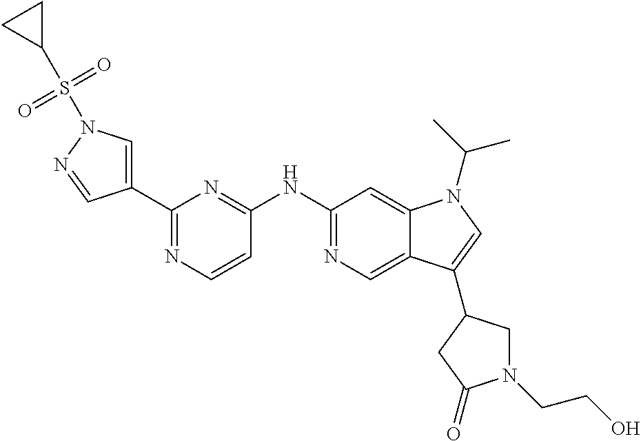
C1(C2=CN(S(C3CC3)(=O)=O)N=C2)=NC=CC(NC2=NC=C3C(=C2)N(C(C)C)C=C3C2CN(CCO)C(=O)C2)=N1
